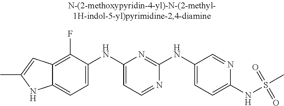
C1(NS(C)(=O)=O)=CC=C(NC2=NC(NC3=CC=C4C(=C3F)C=C(C)N4)=CC=N2)C=N1
